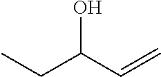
OC(C=C)CC
